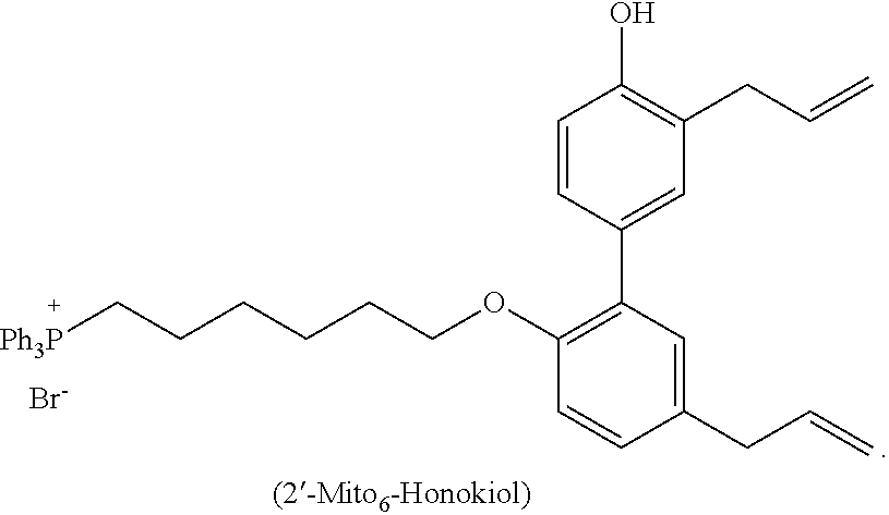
[Br-].[Ph3P]CCCCCCOC1=C(C2=CC(CC=C)=C(O)C=C2)C=C(CC=C)C=C1
